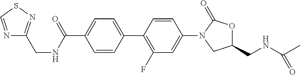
C1(CNC(C)=O)OC(=O)N(C2=CC(F)=C(C3=CC=C(C(NCC4=NSC=N4)=O)C=C3)C=C2)C1
